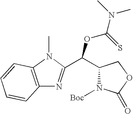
C1(C(C2=NC3=C(N2C)C=CC=C3)OC(N(C)C)=S)N([Boc])C(=O)OC1
